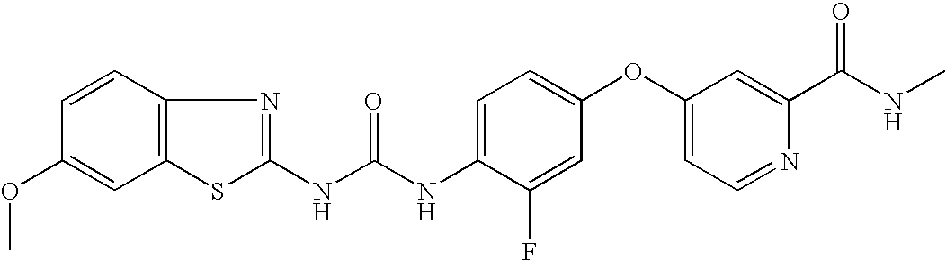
C1=CC2=C(C=C1OC)SC(NC(NC1=CC=C(OC3=CC=NC(C(NC)=O)=C3)C=C1F)=O)=N2
